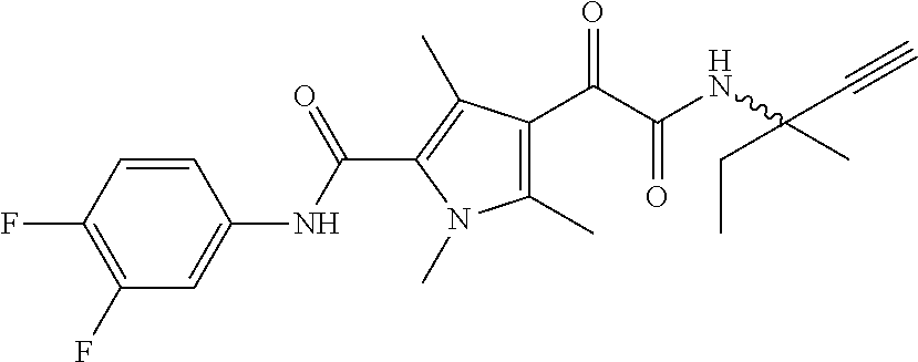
C1(C)=C(C(=O)C(=O)NC(C#C)(CC)C)C(C)=C(C(NC2=CC(F)=C(F)C=C2)=O)N1C
